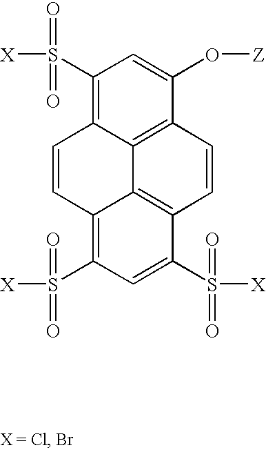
C1(S([X])(=O)=O)=C2C3=C(C(O[Z])=C1)C=CC1=C3C(=C(S(=O)(=O)[X])C=C1S([X])(=O)=O)C=C2
